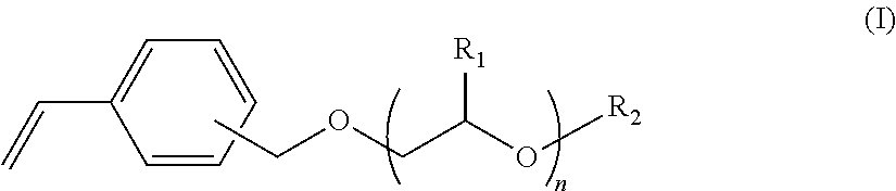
C1=CC=CC=C1C=C.CCOCC(O[R2])[R1]
